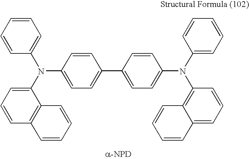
C1=CC=CC(N(C2=CC=CC3=C2C=CC=C3)C2=CC=C(C3=CC=C(N(C4=CC=CC=C4)C4=C5C(=CC=C4)C=CC=C5)C=C3)C=C2)=C1
